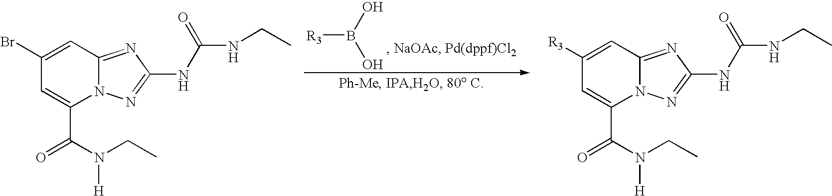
[R3]B(O)O.C1(Br)=CC2=NC(NC(NCC)=O)=NN2C(C(=O)N([H])CC)=C1.C1([R3])=CC2=NC(NC(NCC)=O)=NN2C(C(=O)N([H])CC)=C1
